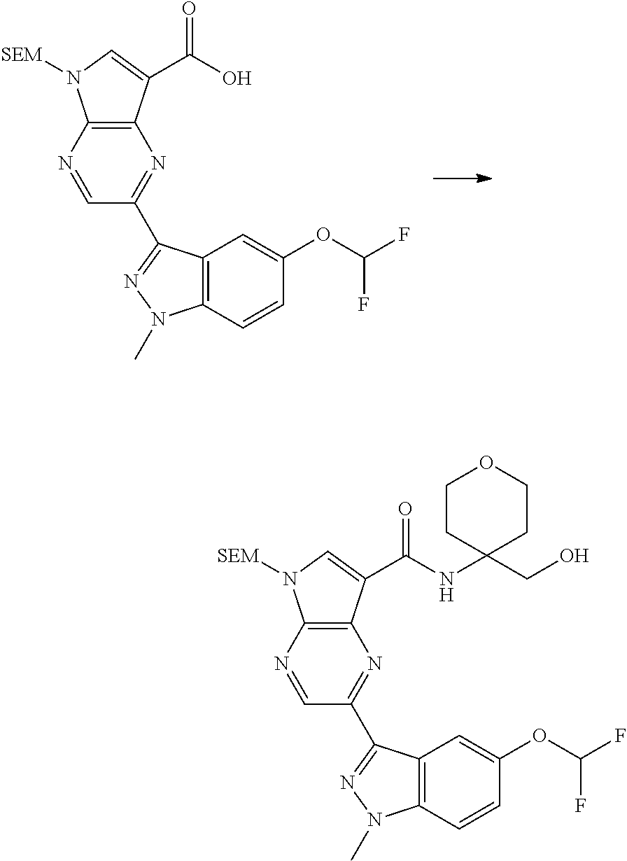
C1=NC2=C(N=C1C1=NN(C)C3=C1C=C(OC(F)F)C=C3)C(C(NC1(CO)CCOCC1)=O)=CN2[SEM].C1=NC2=C(N=C1C1=NN(C)C3=C1C=C(OC(F)F)C=C3)C(C(O)=O)=CN2[SEM]
